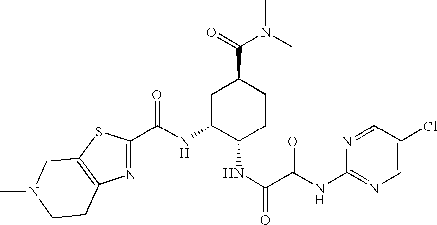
C(NC1C(NC(C(=O)NC2=NC=C(Cl)C=N2)=O)CCC(C(N(C)C)=O)C1)(=O)C1=NC2=C(S1)CN(C)CC2
